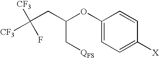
C([CF3])([CF3])(F)CC(OC1=CC=C([X])C=C1)C[QFS]
